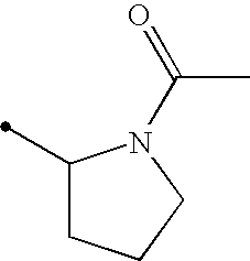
C1(C)CCCN1C(=O)C
